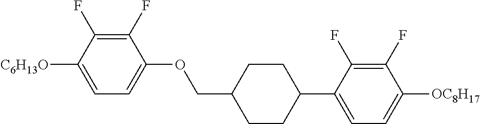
C1(F)=C(F)C([C6H13O])=CC=C1OCC1CCC(C2=CC=C([OC8H17])C(F)=C2F)CC1
